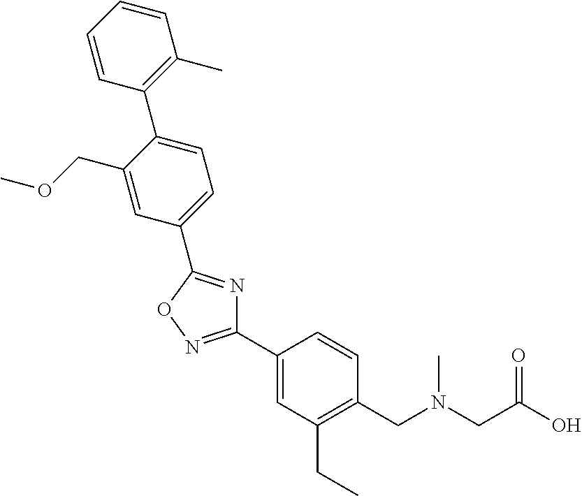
C1=CC(C2=CC=C(C3=NC(C4=CC(CC)=C(CN(CC(O)=O)C)C=C4)=NO3)C=C2COC)=C(C)C=C1
